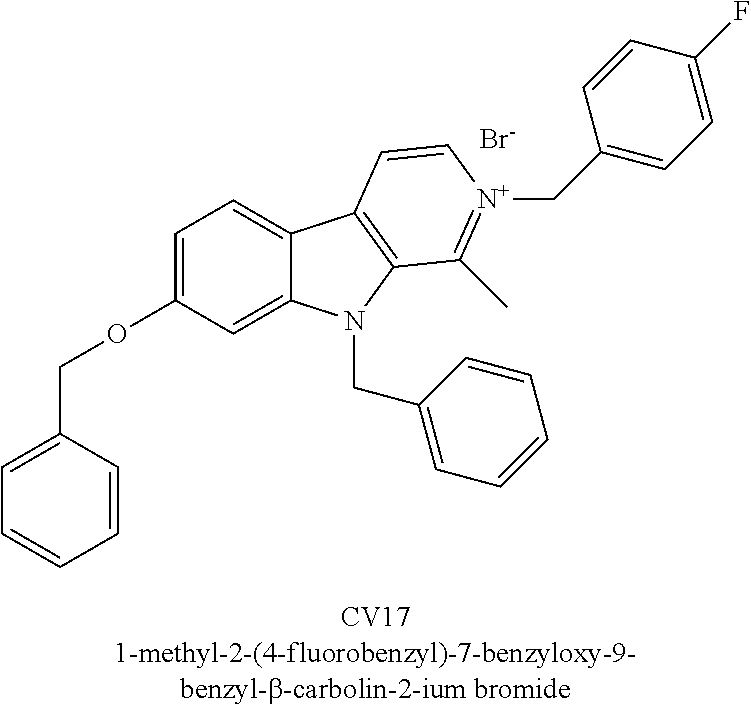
C1=CC(COC2=CC=C3C(=C2)N(CC2=CC=CC=C2)C2=C3C=C[N+](CC3=CC=C(F)C=C3)=C2C)=CC=C1.[Br-]
